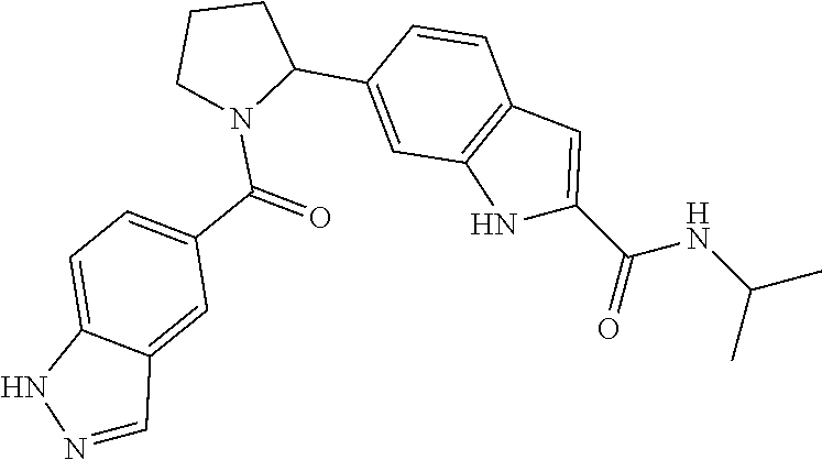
N1=CC2=CC(C(N3C(C4=CC5=C(C=C(C(NC(C)C)=O)N5)C=C4)CCC3)=O)=CC=C2N1
